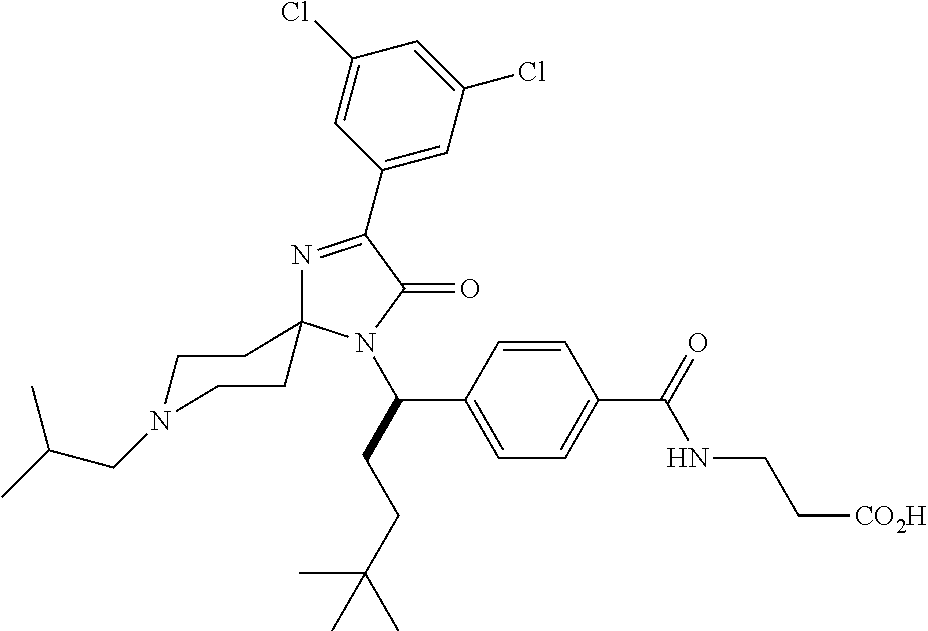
N1=C(C2=CC(Cl)=CC(Cl)=C2)C(=O)N(C(C2=CC=C(C(NCC[CO2H])=O)C=C2)CCC(C)(C)C)C12CCN(CC(C)C)CC2
